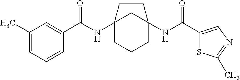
C12(NC(C3=CC(C)=CC=C3)=O)CCCC(NC(C3=CN=C(C)S3)=O)(C1)CC2
